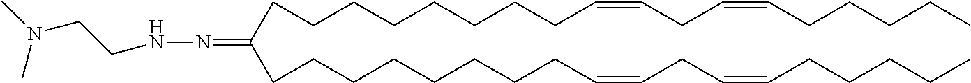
C(CCCCCCC=CCC=CCCCCC)CC(=NNCCN(C)C)CCCCCCCCC=CCC=CCCCCC
